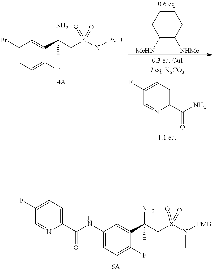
C1(NC(=O)C2=CC=C(F)C=N2)=CC=C(F)C(C(CS(N(C)[PMB])(=O)=O)(N)C)=C1.C1(Br)=CC=C(F)C(C(CS(N(C)[PMB])(=O)=O)(N)C)=C1.C1(C(=O)N)=CC=C(F)C=N1.C1([NHMe])CCCCC1[MeHN]
